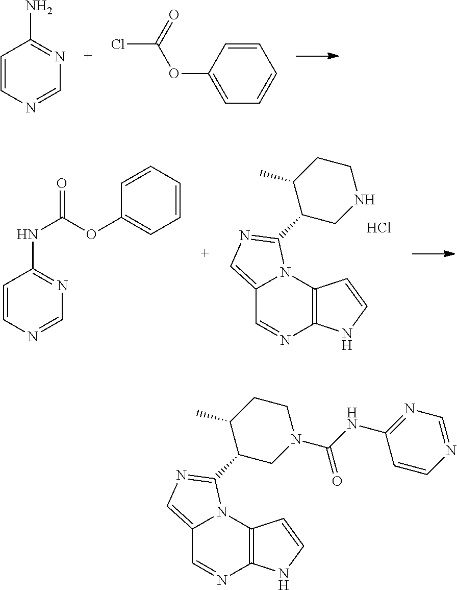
C12=CN=C(C3CN(C(NC4=NC=NC=C4)=O)CCC3C)N1C1=C(N=C2)NC=C1.C1=CN=CN=C1N.C1=CC(OC(Cl)=O)=CC=C1.C12=CN=C(C3CNCCC3C)N1C1=C(N=C2)NC=C1.Cl.C1=CN=CN=C1NC(OC1=CC=CC=C1)=O
